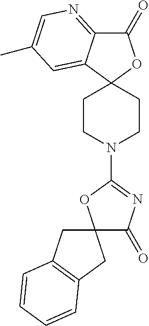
C1(=O)C2=NC=C(C)C=C2C2(O1)CCN(C1=NC(=O)C3(O1)CC1=C(C3)C=CC=C1)CC2
